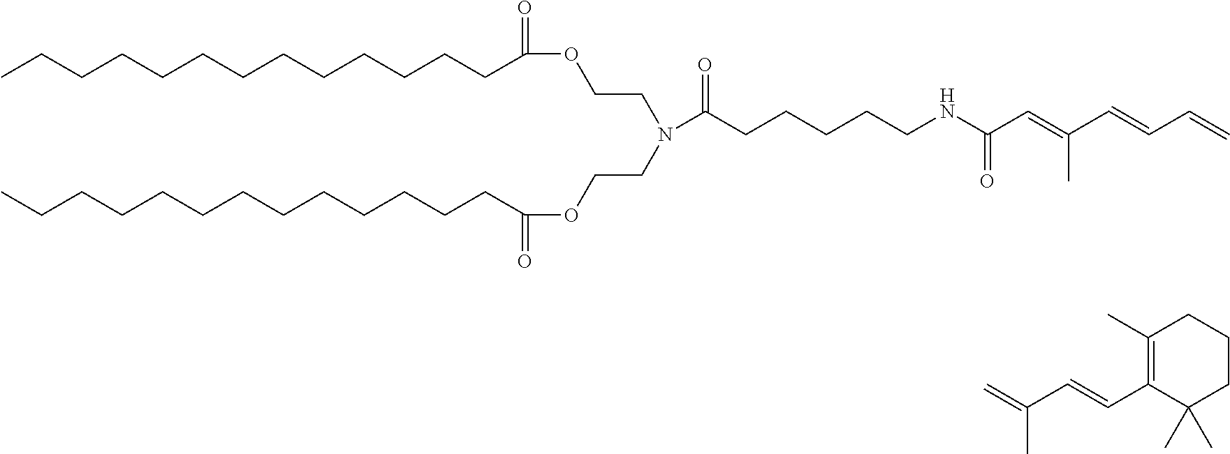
CCCCCCCCCCCCCC(OCCN(CCOC(=O)CCCCCCCCCCCCC)C(CCCCCNC(C=C(C=CC=C)C)=O)=O)=O.C=C(C=CC1=C(C)CCCC1(C)C)C
